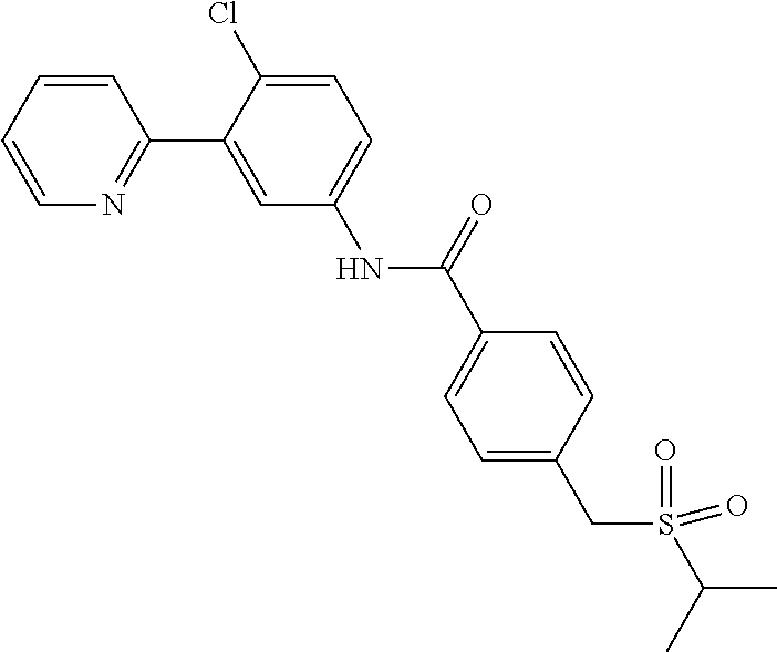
C1=CC=CN=C1C1=CC(NC(C2=CC=C(CS(C(C)C)(=O)=O)C=C2)=O)=CC=C1Cl
